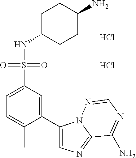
C1(C)=CC=C(S(NC2CCC(N)CC2)(=O)=O)C=C1C1=CN=C2N1N=CN=C2N.Cl.Cl
